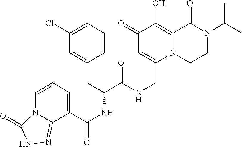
N(CC1=CC(=O)C(O)=C2N1CCN(C(C)C)C2=O)C(C(CC1=CC(Cl)=CC=C1)NC(=O)C1=CC=CN2C1=NNC2=O)=O
